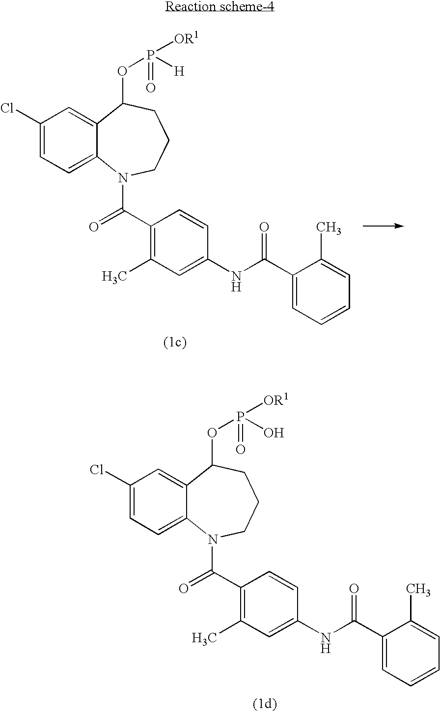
C1(Cl)=CC=C2C(=C1)C(OP([OR1])(O)=O)CCCN2C(C1=C(C)C=C(NC(C2=CC=CC=C2C)=O)C=C1)=O.C1(Cl)=CC=C2C(=C1)C(OP([OR1])([H])=O)CCCN2C(C1=C(C)C=C(NC(C2=CC=CC=C2C)=O)C=C1)=O
